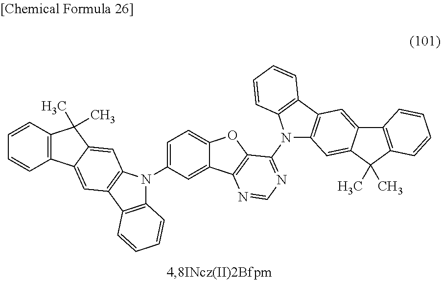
C12=C(C3=C(N1C1=CC=C4C(=C1)C1=C(O4)C(N4C5=C(C6=C4C=CC=C6)C=C4C(=C5)C(C)(C)C5=C4C=CC=C5)=NC=N1)C=C1C(=C3)C3=C(C1(C)C)C=CC=C3)C=CC=C2
